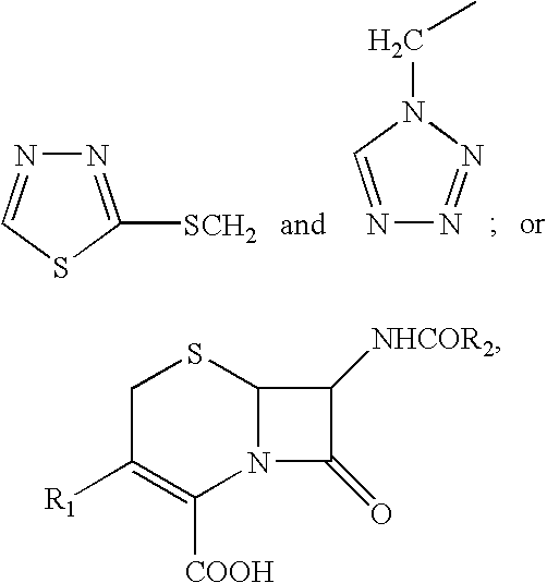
N1=C([SCH2])SC=N1.N1=CN(CC)N=N1.C1C([R1])=C([COOH])N2C(S1)C([NHCOR2])C2=O
